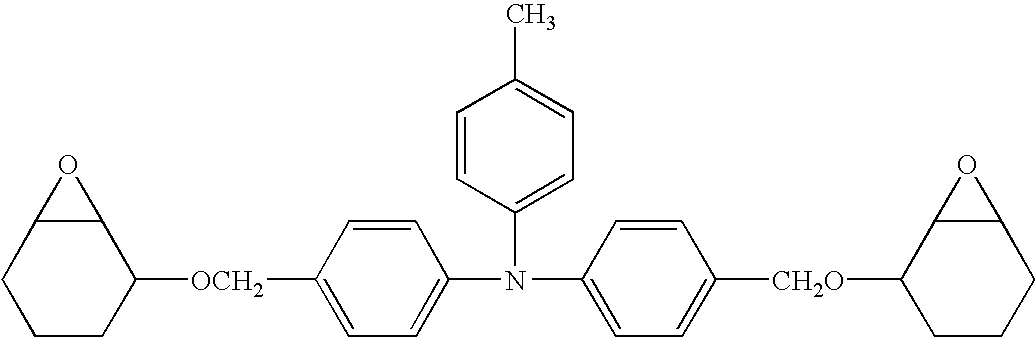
C1CCC([OCH2]C2=CC=C(N(C3=CC=C([CH2O]C4CCCC5C4O5)C=C3)C3=CC=C(C)C=C3)C=C2)C2C1O2
